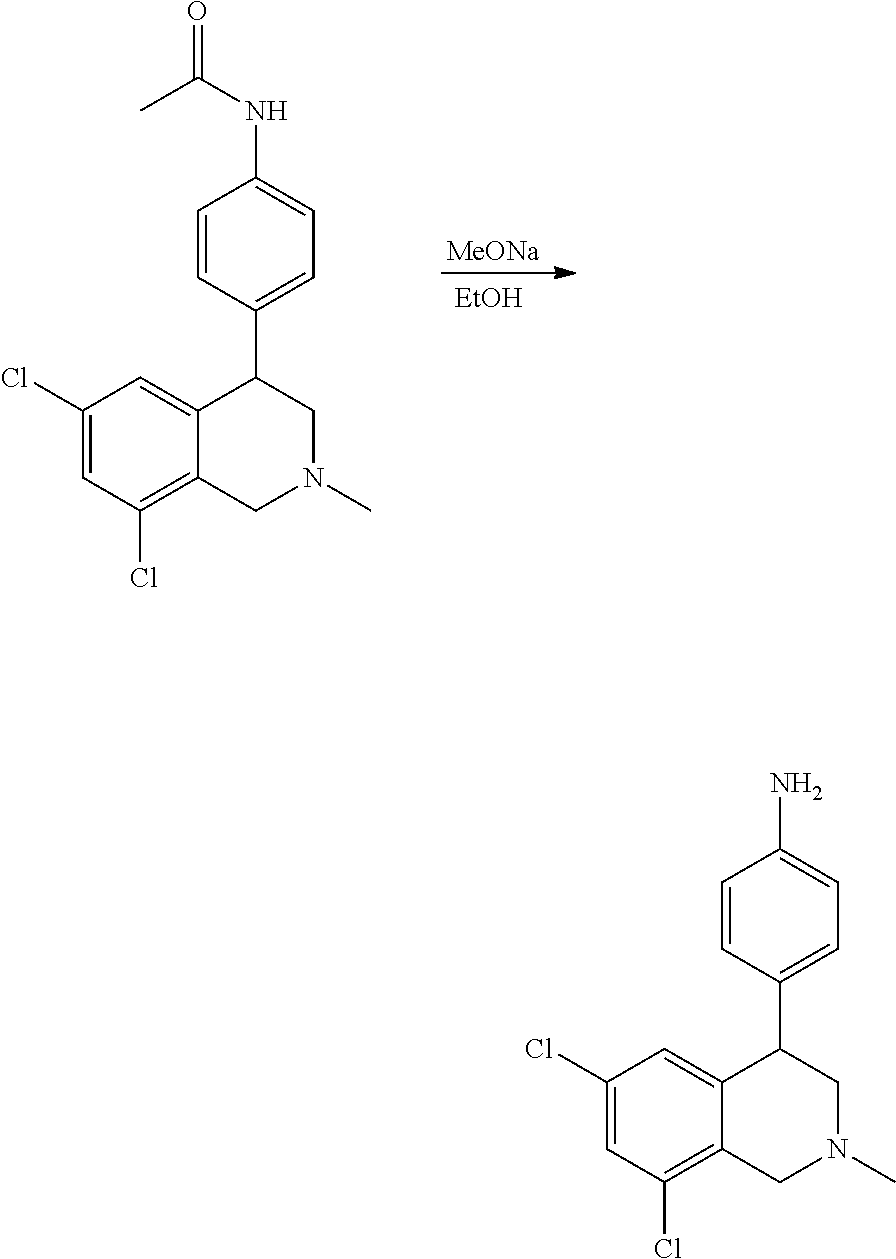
[MeONa].[EtOH].C1=CC(NC(C)=O)=CC=C1C1C2=CC(Cl)=CC(Cl)=C2CN(C)C1.C1=CC(N)=CC=C1C1C2=CC(Cl)=CC(Cl)=C2CN(C)C1
